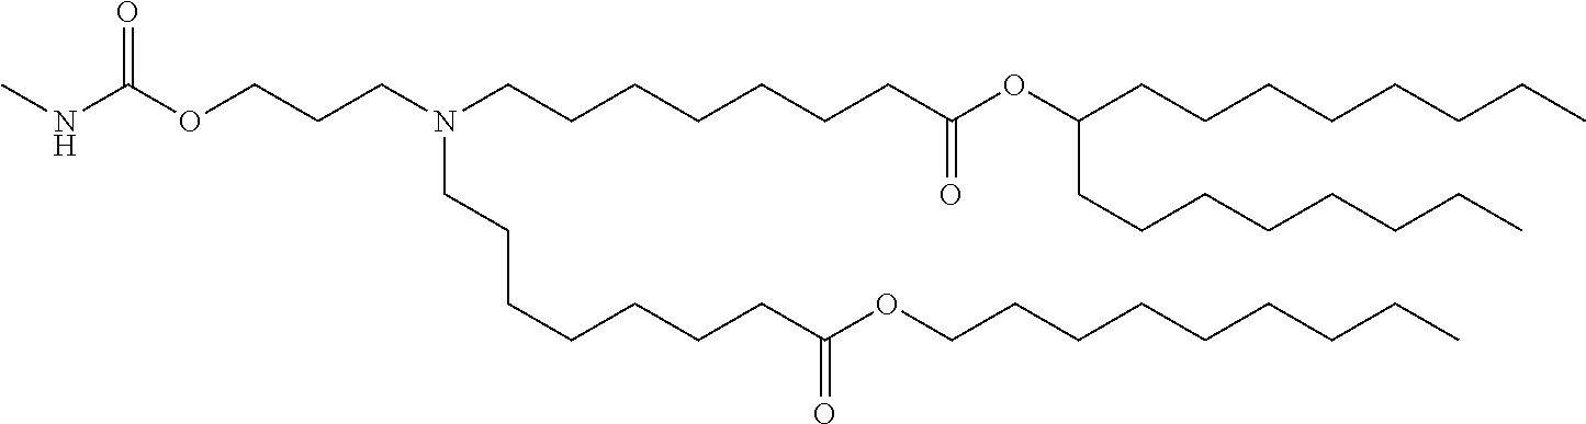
C(CC)CCCCCCOC(CCCCCCCN(CCCCCCCC(=O)OC(CCCCCCCC)CCCCCCCC)CCCOC(NC)=O)=O
